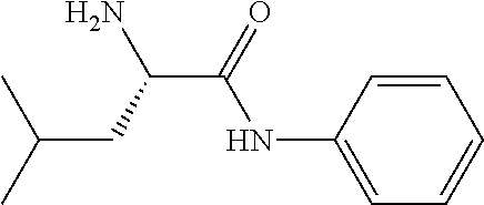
C1(NC(C(CC(C)C)N)=O)=CC=CC=C1
